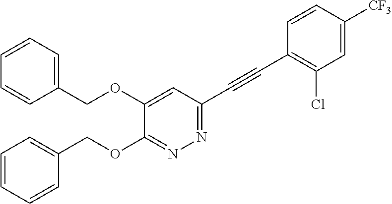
C1(OCC2=CC=CC=C2)=CC(C#CC2=C(Cl)C=C([CF3])C=C2)=NN=C1OCC1=CC=CC=C1
